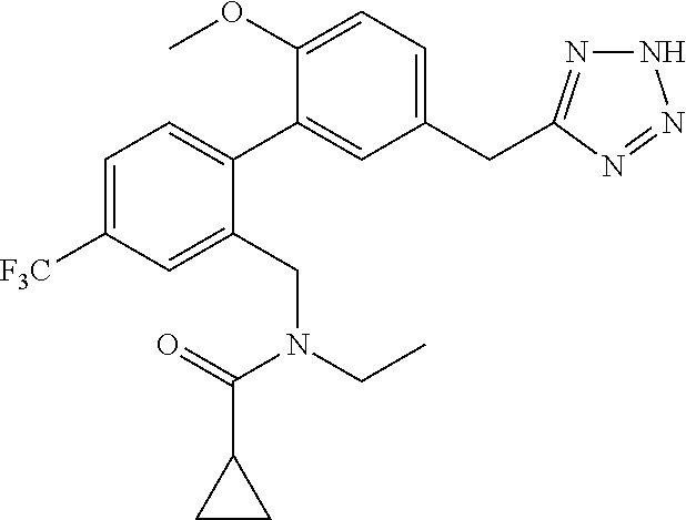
C1=C([F3C])C=C(CN(C(C2CC2)=O)CC)C(C2=CC(CC3=NNN=N3)=CC=C2OC)=C1
